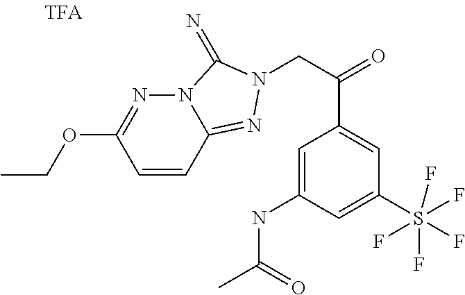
N12N=C(OCC)C=CC1=NN(CC(=O)C1=CC(S(F)(F)(F)(F)F)=CC(NC(C)=O)=C1)C2=N
